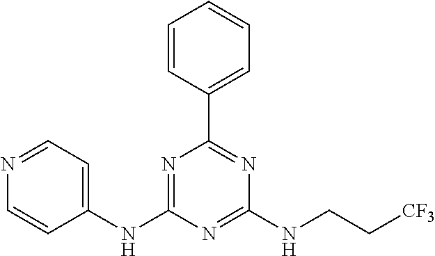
C1(NC2=NC(C3=CC=CC=C3)=NC(NCC[CF3])=N2)=CC=NC=C1
